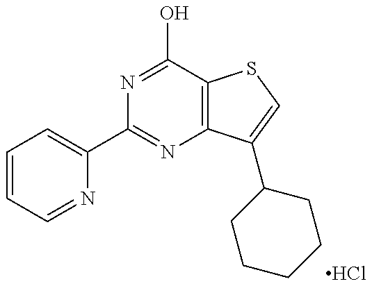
C1=CC=NC(C2=NC3=C(C(O)=N2)SC=C3C2CCCCC2)=C1.Cl
